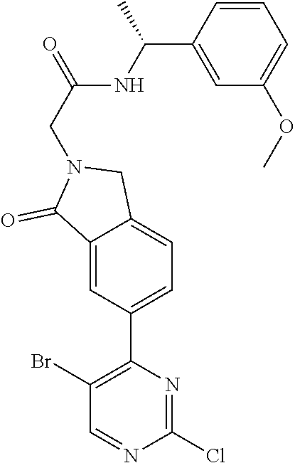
C1(Br)=C(C2=CC=C3C(=C2)C(=O)N(CC(NC(C2=CC(OC)=CC=C2)C)=O)C3)N=C(Cl)N=C1
